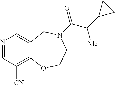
N1=CC([CN])=C2C(=C1)CN(C(=O)C(C1CC1)[Me])CCO2
